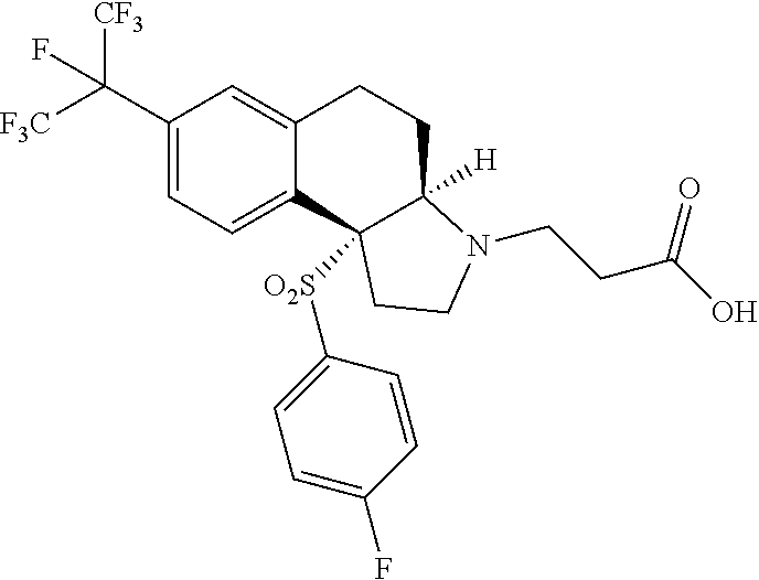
C1(C([F3C])([CF3])F)=CC=C2C(=C1)CCC1([H])C2([O2S]C2=CC=C(F)C=C2)CCN1CCC(O)=O
